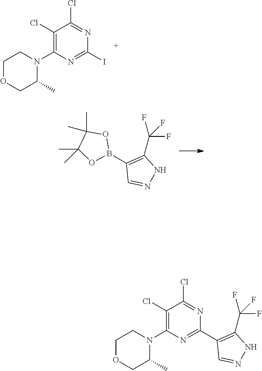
C1(I)=NC(N2CCOCC2C)=C(Cl)C(Cl)=N1.N1=CC(B2OC(C)(C)C(C)(C)O2)=C(C(F)(F)F)N1.C1(C2=C(C(F)(F)F)NN=C2)=NC(N2CCOCC2C)=C(Cl)C(Cl)=N1
